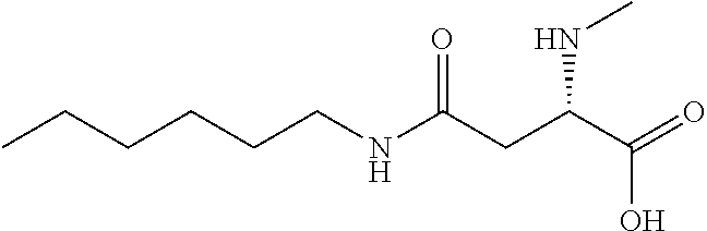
CCCCCCNC(CC(C(=O)O)NC)=O
